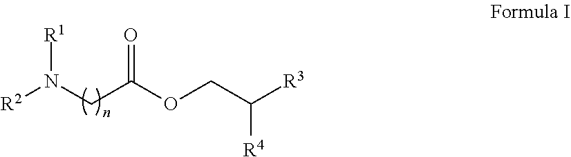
[R2]N(CC(OCC([R3])[R4])=O)[R1]
